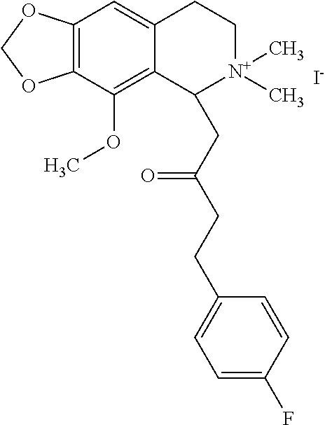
[I-].C12=C(C(OC)=C3C(=C1)CC[N+](C)(C)C3CC(CCC1=CC=C(F)C=C1)=O)OCO2
